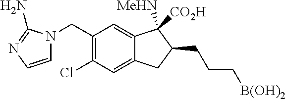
C1(CN2C=CN=C2N)=C(Cl)C=C2C(=C1)C([MeHN])([CO2H])C(CCC[B(OH)2])C2
